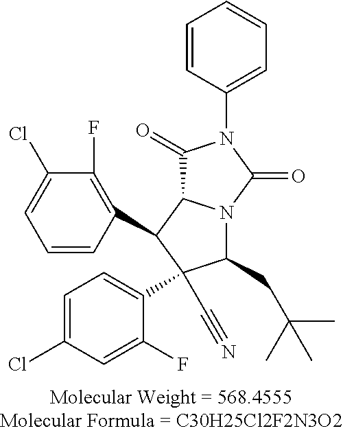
C1(CC(C)(C)C)N2C(C(C3=C(F)C(Cl)=CC=C3)C1(C#N)C1=CC=C(Cl)C=C1F)C(=O)N(C1=CC=CC=C1)C2=O
